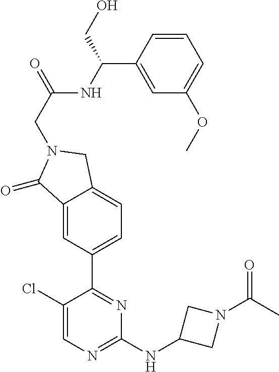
C1(Cl)=CN=C(NC2CN(C(C)=O)C2)N=C1C1=CC=C2C(=C1)C(=O)N(CC(=O)NC(C1=CC(OC)=CC=C1)CO)C2
